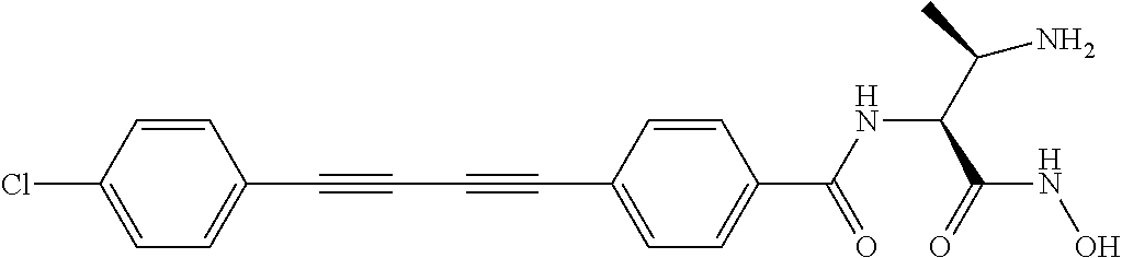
C1=CC(Cl)=CC=C1C#CC#CC1=CC=C(C(NC(C(N)C)C(=O)NO)=O)C=C1
